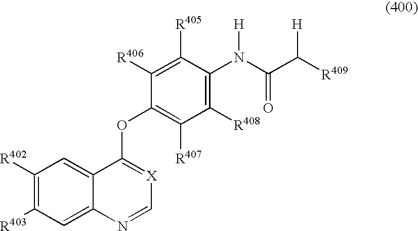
C1([R402])=C([R403])C=C2C(=C1)C(OC1=C([R407])C([R408])=C(N(C(=O)C([R409])[H])[H])C([R405])=C1[R406])=[X]C=N2
